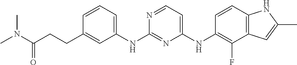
C(C1=CC(NC2=NC(NC3=C(F)C4=C(C=C3)NC(C)=C4)=CC=N2)=CC=C1)CC(N(C)C)=O
